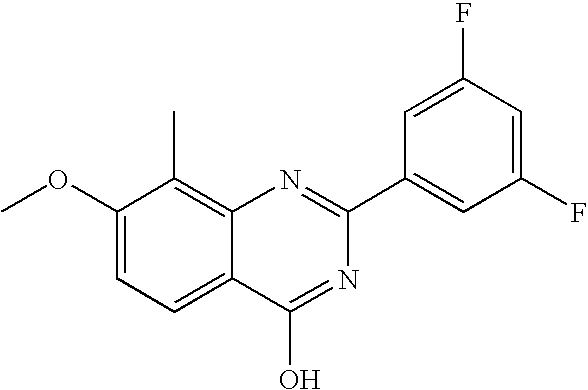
C1(OC)=CC=C2C(=C1C)N=C(C1=CC(F)=CC(F)=C1)N=C2O
